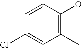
C1(C)=C(O)C=CC(Cl)=C1
